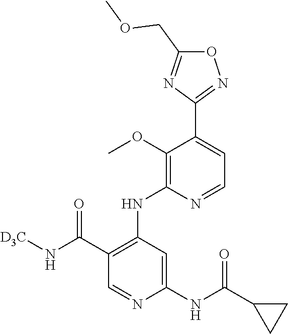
O1C(COC)=NC(C2=CC=NC(NC3=C(C(N[D3C])=O)C=NC(NC(C4CC4)=O)=C3)=C2OC)=N1
